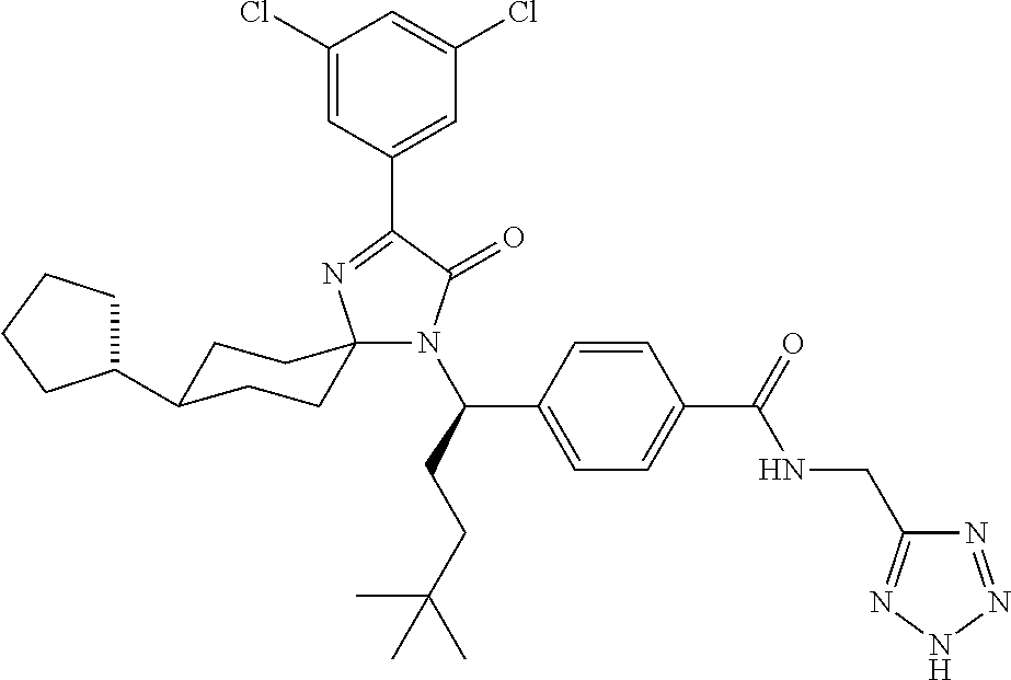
N1(C(CCC(C)(C)C)C2=CC=C(C(=O)NCC3=NNN=N3)C=C2)C(=O)C(C2=CC(Cl)=CC(Cl)=C2)=NC12CCC(C1CCCC1)CC2
